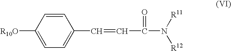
C1=CC([R10O])=CC=C1C=CC(N([R11])[R12])=O
